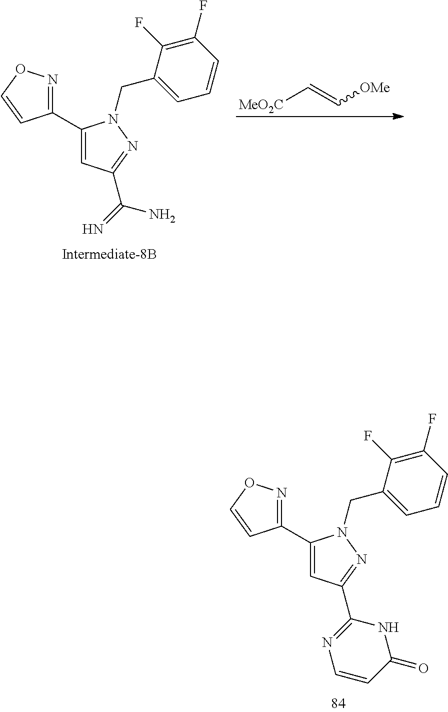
[MeO2C]C=C[OMe].C1(C2=NOC=C2)=CC(C(=N)N)=NN1CC1=CC=CC(F)=C1F.C1(C2=NOC=C2)=CC(C2=NC=CC(=O)N2)=NN1CC1=CC=CC(F)=C1F
